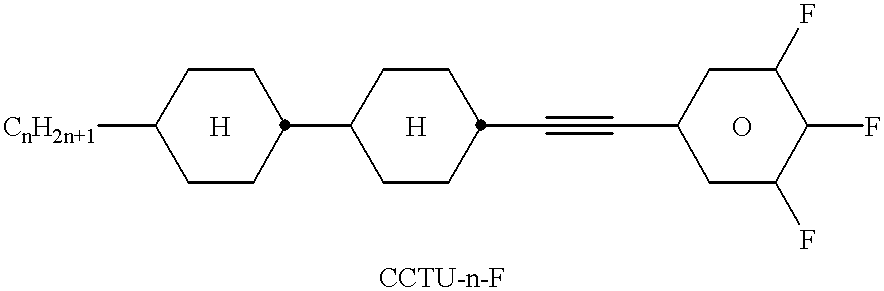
[CnH2n+1]C1CCC(C2CCC(C#CC3CC(F)C(F)C(F)C3)CC2)CC1.[H].O.[H]
